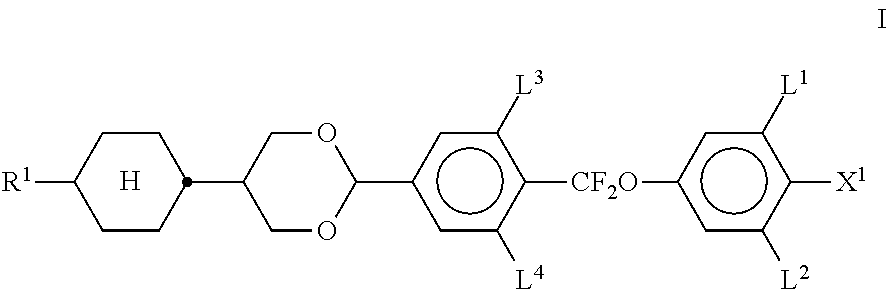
[R1]C1CCC(C2COC(c3cc([L4])c([CF2O]c4cc([L2])c([X1])c([L1])c4)c([L3])c3)OC2)CC1.[H]
